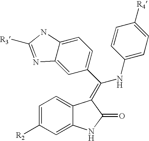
C1=C([R2])C=C2C(=C1)C(=C(NC1=CC=C([R4])C=C1)C1=CC=C3C(=C1)N=C([R3])N3)C(=O)N2
